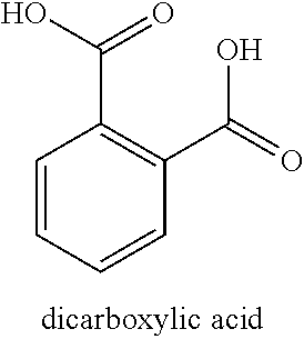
C1=CC=CC(C(=O)O)=C1C(O)=O
